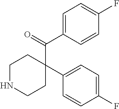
C1NCCC(C(=O)C2=CC=C(F)C=C2)(C2=CC=C(F)C=C2)C1
